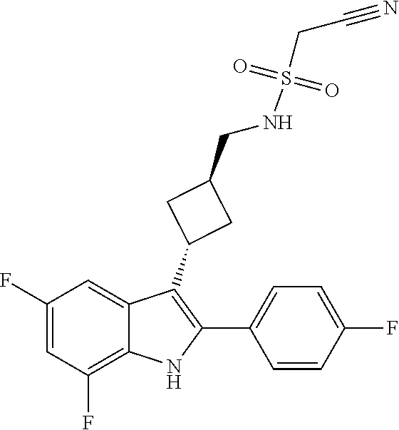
C1(F)=CC(F)=C2C(=C1)C(C1CC(CNS(=O)(CC#N)=O)C1)=C(C1=CC=C(F)C=C1)N2
